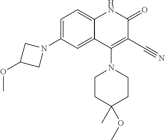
C1=C(N2CC(OC)C2)C=C2C(=C1)NC(=O)C(C#N)=C2N1CCC(C)(OC)CC1
